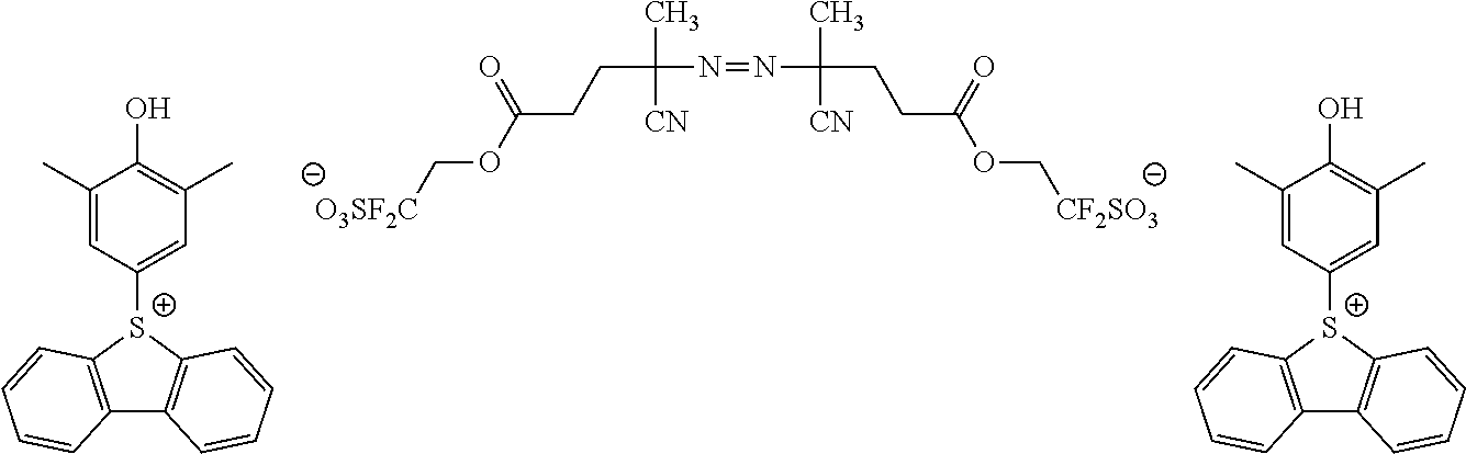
C(C(N=NC(CCC(OC[CF2SO3])=O)(C)[CN])(C)[CN])CC(OC[O3SF2C])=O.[S+]1(C2=CC(C)=C(O)C(C)=C2)C2=C(C3=C1C=CC=C3)C=CC=C2.[S+]1(C2=CC(C)=C(O)C(C)=C2)C2=C(C3=C1C=CC=C3)C=CC=C2
